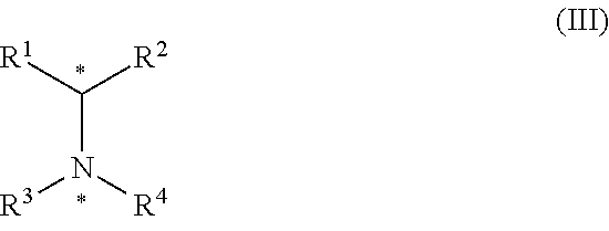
[R1]C([R2])N([R3])[R4]
